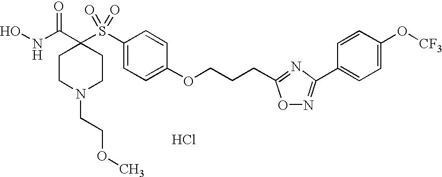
C1(S(C2(C(NO)=O)CCN(CCOC)CC2)(=O)=O)=CC=C(OCCCC2=NC(C3=CC=C(O[CF3])C=C3)=NO2)C=C1.Cl
